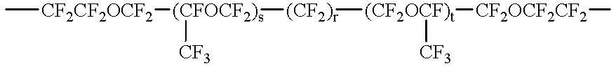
C[CF2CF2OCF2][(CFOCF2)s]([(CF2)r][(CF2OCF)t]([CF2OCF2CF2]C)[CF3])[CF3]
